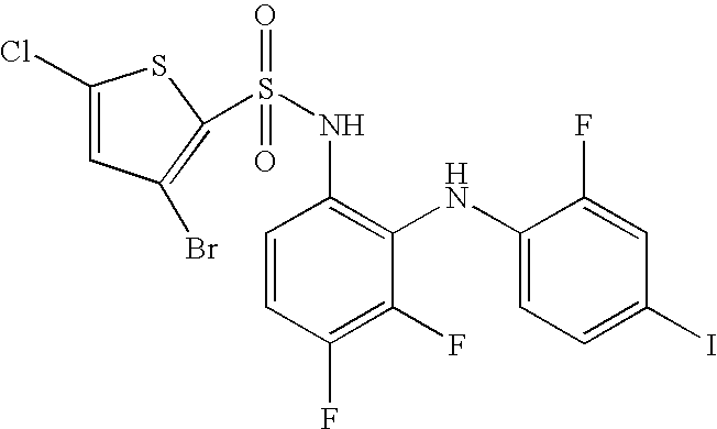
S(NC1=C(NC2=CC=C(I)C=C2F)C(F)=C(F)C=C1)(=O)(=O)C1=C(Br)C=C(Cl)S1
